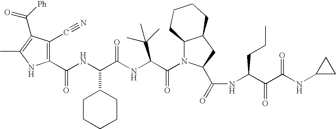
C1(C(NC(C(NC(C(N2C3C(CC2C(=O)NC(C(C(NC2CC2)=O)=O)CCC)CCCC3)=O)C(C)(C)C)=O)C2CCCCC2)=O)=C(C#N)C(C([Ph])=O)=C(C)N1
